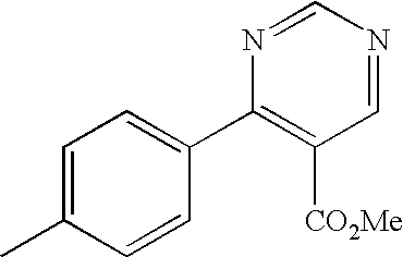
C1=C(C)C=CC(C2=C([CO2Me])C=NC=N2)=C1
